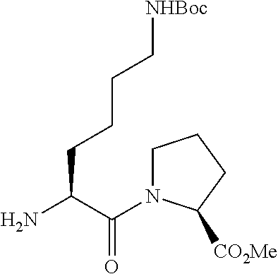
C1N(C(C(N)CCCC[NHBoc])=O)C([CO2Me])CC1
